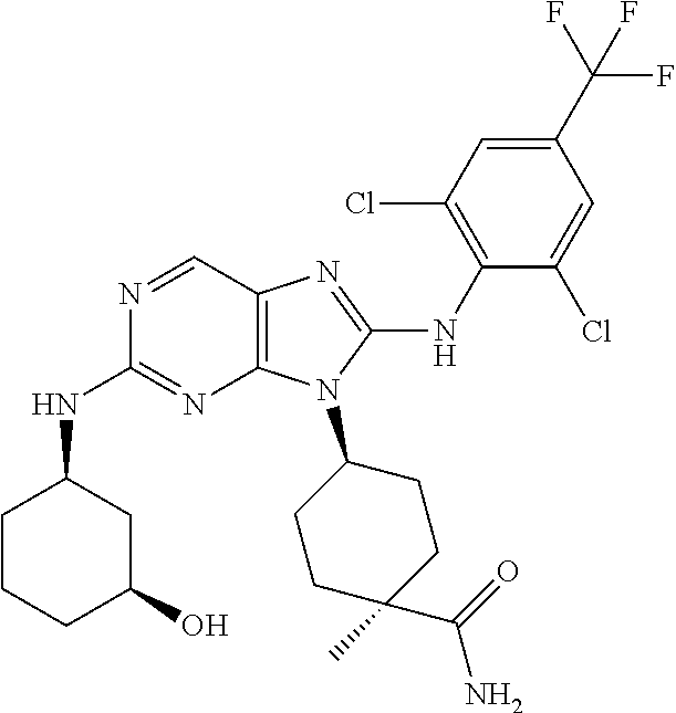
N1=CC2=C(N=C1NC1CCCC(O)C1)N(C1CCC(C)(C(=O)N)CC1)C(NC1=C(Cl)C=C(C(F)(F)F)C=C1Cl)=N2
